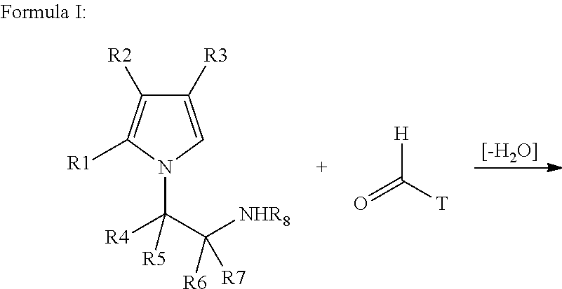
[[-H2O]].C1([R3])=CN(C([R4])(C([NHR8])([R6])[R7])[R5])C([R1])=C1[R2].[H]C([T])=O
